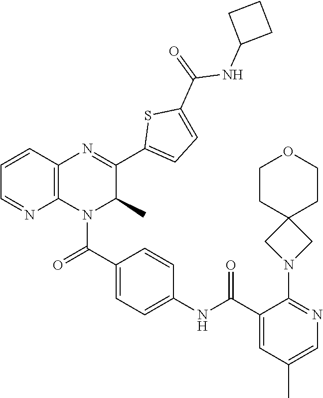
C1=CC(NC(C2=CC(C)=CN=C2N2CC3(C2)CCOCC3)=O)=CC=C1C(=O)N1C(C)C(C2=CC=C(C(=O)NC3CCC3)S2)=NC2=C1N=CC=C2
